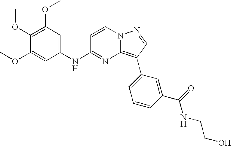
C1(OC)=C(OC)C=C(NC2=NC3=C(C4=CC=CC(C(NCCO)=O)=C4)C=NN3C=C2)C=C1OC
